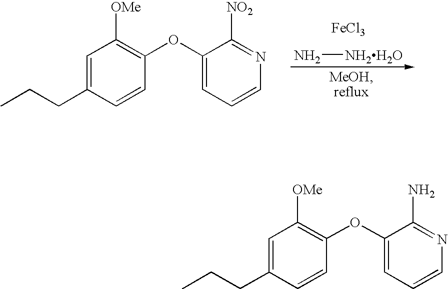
C1([OMe])=C(OC2=CC=CN=C2[NO2])C=CC(CCC)=C1.[FeCl3].N[NH2H2O].C1([OMe])=C(OC2=CC=CN=C2N)C=CC(CCC)=C1
